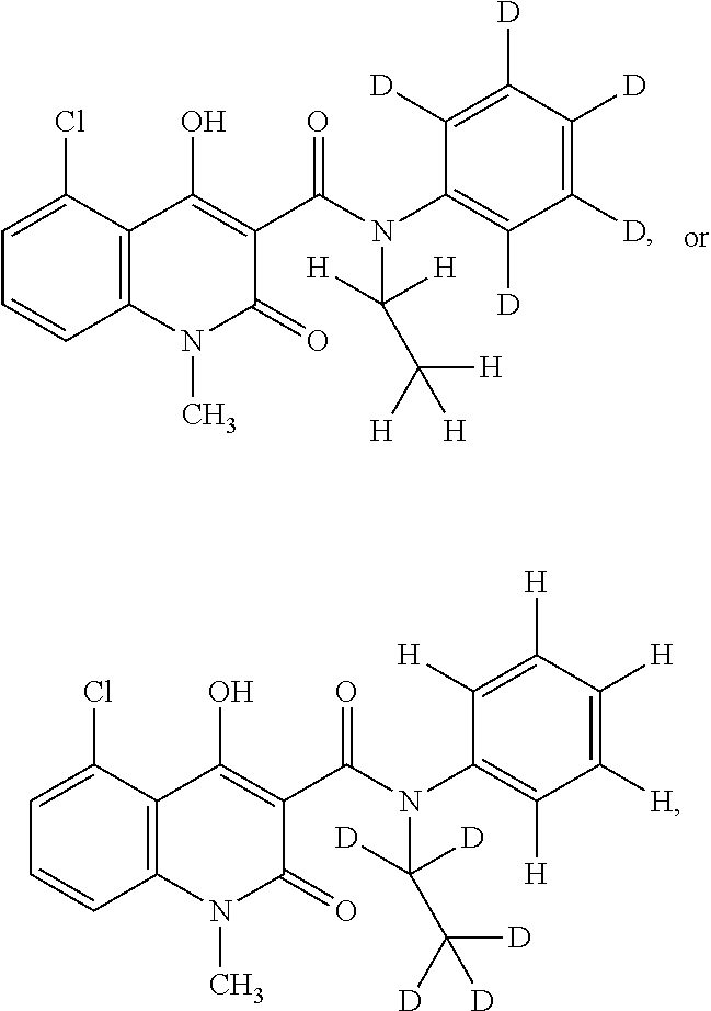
C1=C(Cl)C2=C(C=C1)N(C)C(=O)C(C(N(C([D])([D])C([D])([D])[D])C1=C([H])C([H])=C([H])C([H])=C1[H])=O)=C2O.C1=C(Cl)C2=C(C=C1)N(C)C(=O)C(C(N(C([H])([H])C([H])([H])[H])C1=C([D])C([D])=C([D])C([D])=C1[D])=O)=C2O
